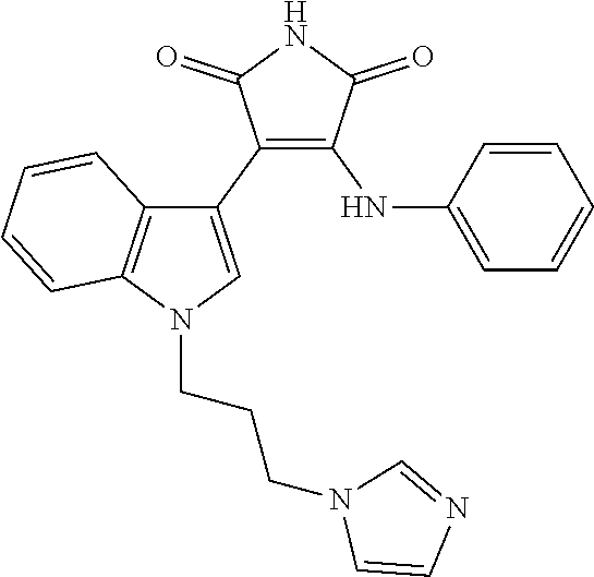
C12=C(N(CCCN3C=CN=C3)C=C1C1=C(NC3=CC=CC=C3)C(=O)NC1=O)C=CC=C2
